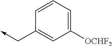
C1([OCHF2])=CC=CC(C->C)=C1
